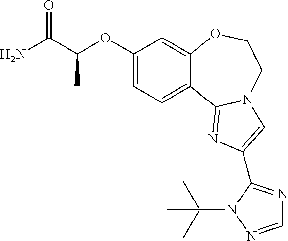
C1(OC(C(N)=O)C)=CC=C2C(=C1)OCCN1C2=NC(C2=NC=NN2C(C)(C)C)=C1
